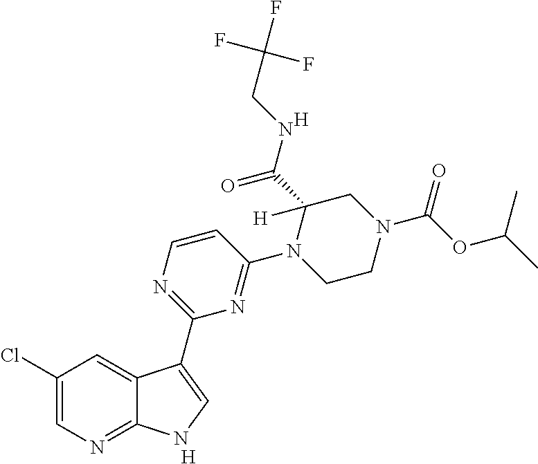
C1=CN=C(C2=CNC3=NC=C(Cl)C=C32)N=C1N1CCN(C(OC(C)C)=O)CC1(C(NCC(F)(F)F)=O)[H].[H].[H]
